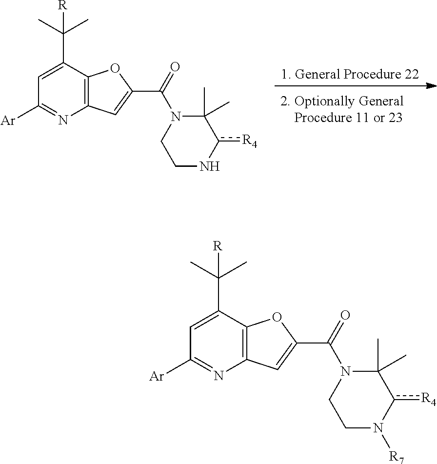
C1=C(C(C)(C)[R])C2=C(N=C1[Ar])C=C(C(N1CCN([R7])c([R4])C1(C)C)=O)O2.C1=C(C(C)(C)[R])C2=C(N=C1[Ar])C=C(C(N1CCNc([R4])C1(C)C)=O)O2.[1. General Procedure 22]
